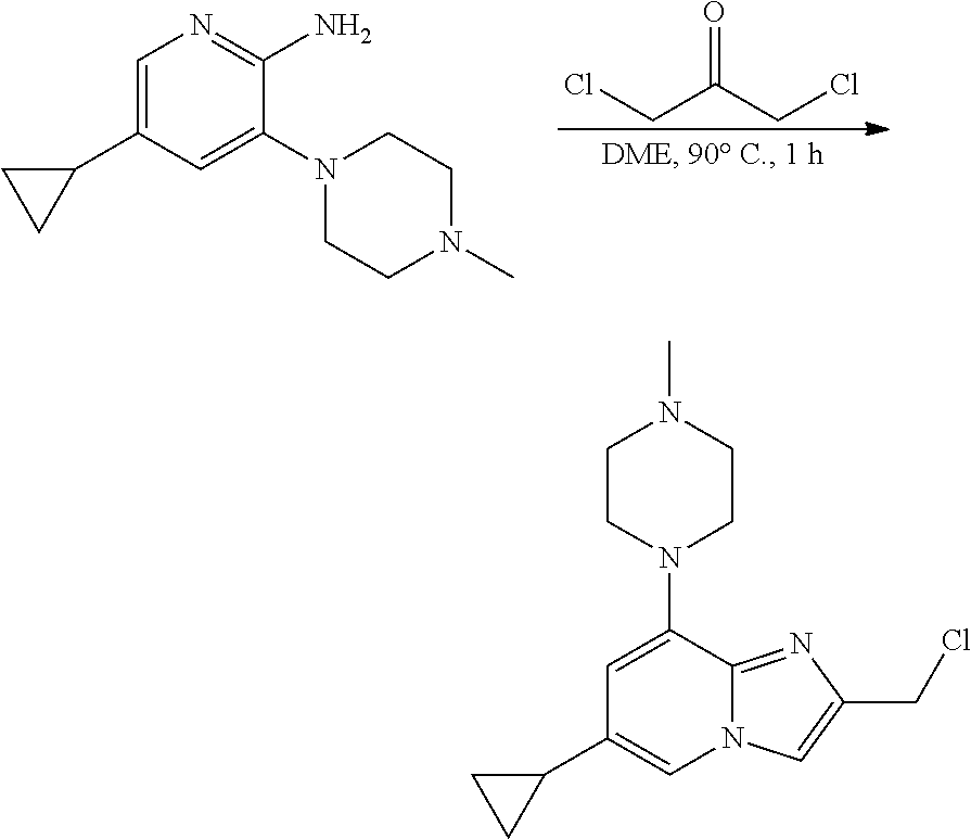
N1(C2=CC(C3CC3)=CN=C2N)CCN(C)CC1.ClCC(=O)CCl.C12=NC(CCl)=CN1C=C(C1CC1)C=C2N1CCN(C)CC1
